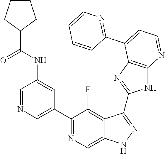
C1=NC=C(C2=NC=C3C(=C2F)C(C2=NC4=C(N2)N=CC=C4C2=NC=CC=C2)=NN3)C=C1NC(C1CCCC1)=O
